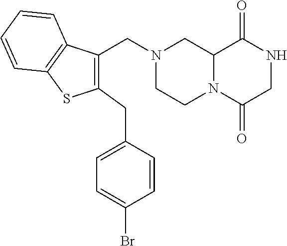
C12N(C(=O)CNC1=O)CCN(CC1=C(CC3=CC=C(Br)C=C3)SC3=C1C=CC=C3)C2
